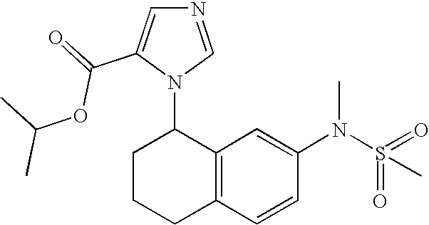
C12=C(C=CC(N(S(=O)(=O)C)C)=C1)CCCC2N1C=NC=C1C(OC(C)C)=O
